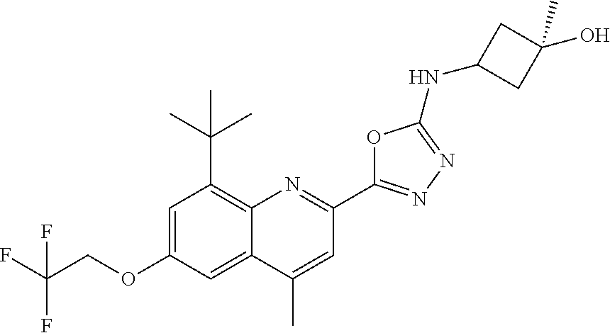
C1=C(OCC(F)(F)F)C=C2C(=C1C(C)(C)C)N=C(C1=NN=C(NC3CC(O)(C)C3)O1)C=C2C
